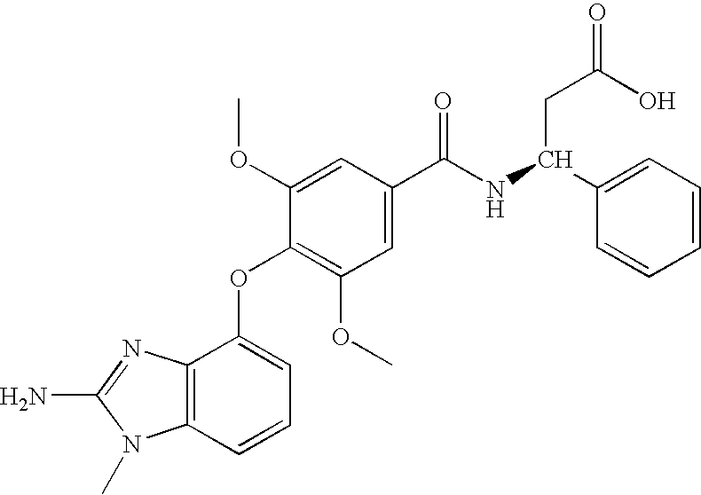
C12=C(C=CC=C1OC1=C(OC)C=C(C(NC(C3=CC=CC=C3)CC(=O)O)=O)C=C1OC)N(C)C(N)=N2
